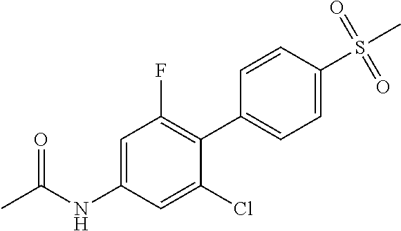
C(NC1=CC(F)=C(C2=CC=C(S(C)(=O)=O)C=C2)C(Cl)=C1)(C)=O
